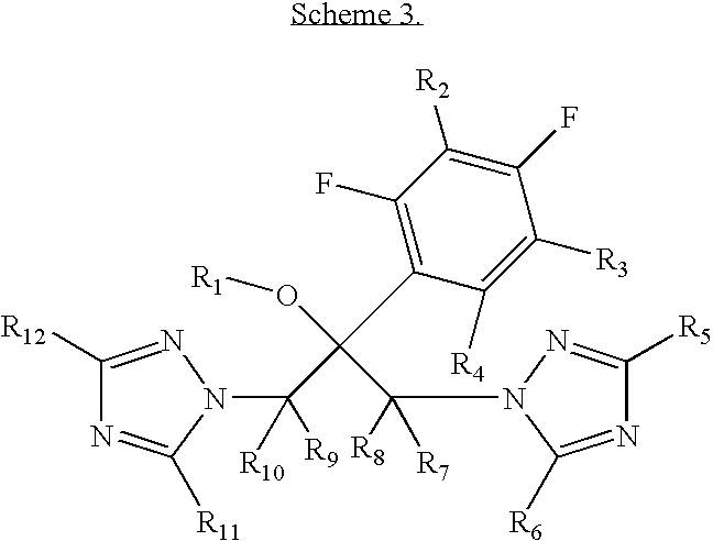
C1([R12])=NN(C(C(C2=C(F)C([R2])=C(F)C([R3])=C2[R4])(C(N2C([R6])=NC([R5])=N2)([R8])[R7])O[R1])([R10])[R9])C([R11])=N1
